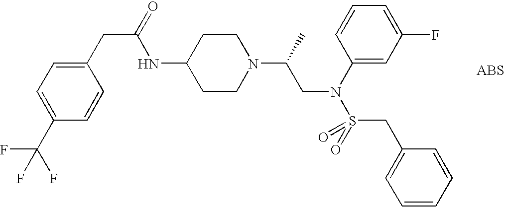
N(C1CCN(C(CN(C2=CC(F)=CC=C2)S(CC2=CC=CC=C2)(=O)=O)C)CC1)C(CC1=CC=C(C(F)(F)F)C=C1)=O
